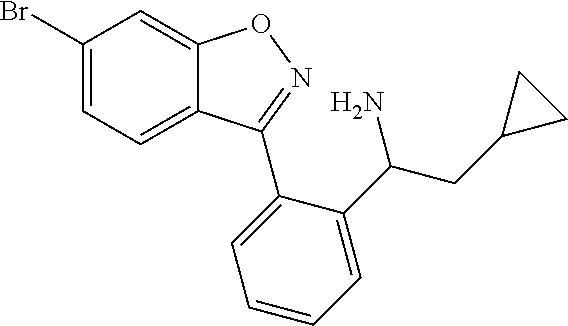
C1(Br)=CC=C2C(=C1)ON=C2C1=CC=CC=C1C(N)CC1CC1
